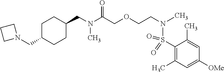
C1C(CN2CCC2)CCC(CN(C(COCCN(S(C2=C(C)C=C([OMe])C=C2C)(=O)=O)C)=O)C)C1
